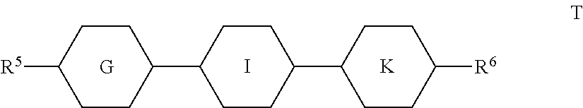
[G].I.C1CC(C2CCC(C3CCC([R6])CC3)CC2)CCC1[R5].[K]
